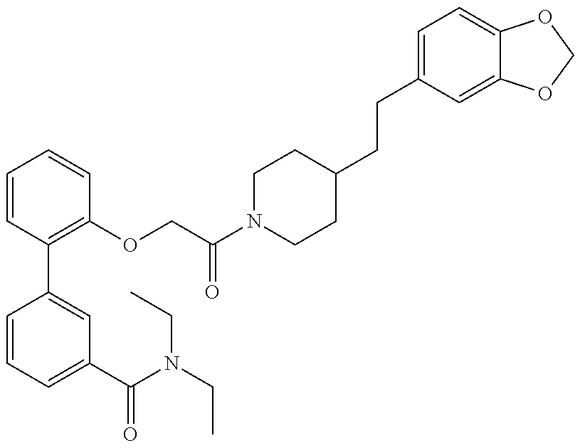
C1=CC=C(C(N(CC)CC)=O)C=C1C1=C(OCC(N2CCC(CCC3=CC=C4C(=C3)OCO4)CC2)=O)C=CC=C1
